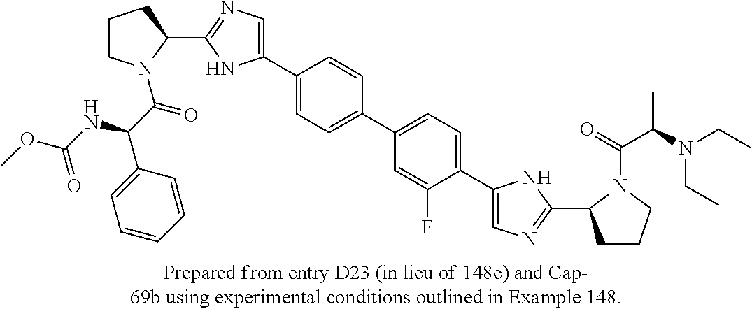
C1CN(C(C(NC(OC)=O)C2=CC=CC=C2)=O)C(C2=NC=C(C3=CC=C(C4=CC=C(C5=CN=C(C6CCCN6C(=O)C(N(CC)CC)C)N5)C(F)=C4)C=C3)N2)C1
